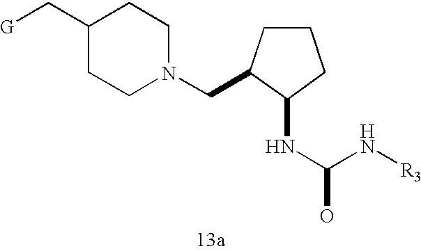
C1(C[G])CCN(CC2CCCC2NC(N[R3])O)CC1
